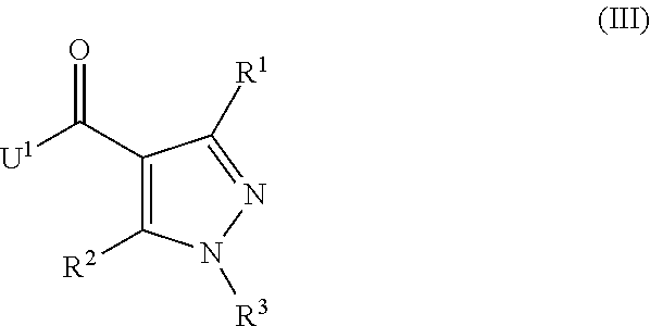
C1(C([U1])=O)=C([R2])N([R3])N=C1[R1]
